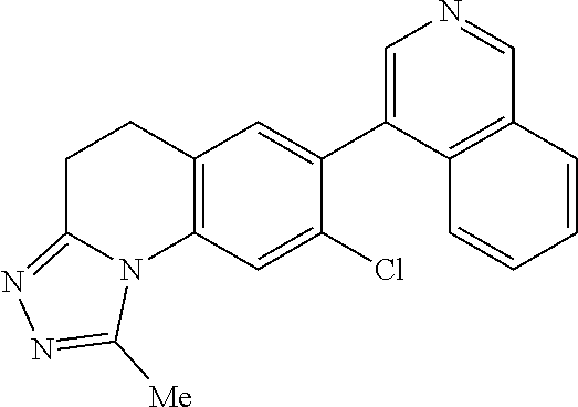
C12=C(C=C(Cl)C(C3=CN=CC4=C3C=CC=C4)=C1)N1C(=NN=C1[Me])CC2
